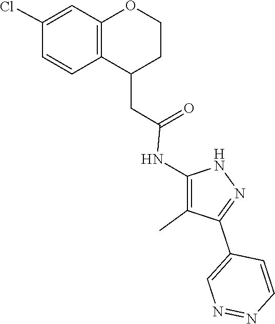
N1C(NC(=O)CC2C3=C(C=C(Cl)C=C3)OCC2)=C(C)C(C2=CN=NC=C2)=N1
